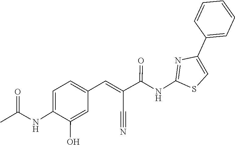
C1=CC=C(C2=CSC(NC(C(=CC3=CC=C(NC(=O)C)C(O)=C3)C#N)=O)=N2)C=C1
